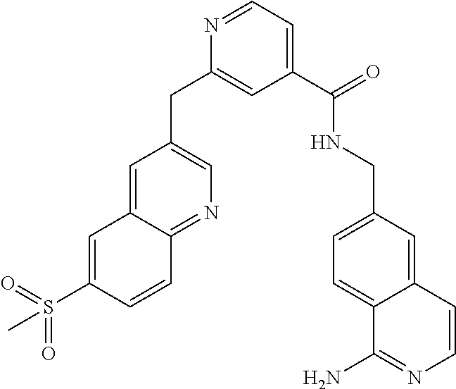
N1=CC=C(C(NCC2=CC=C3C(=C2)C=CN=C3N)=O)C=C1CC1=CN=C2C(=C1)C=C(S(=O)(=O)C)C=C2
